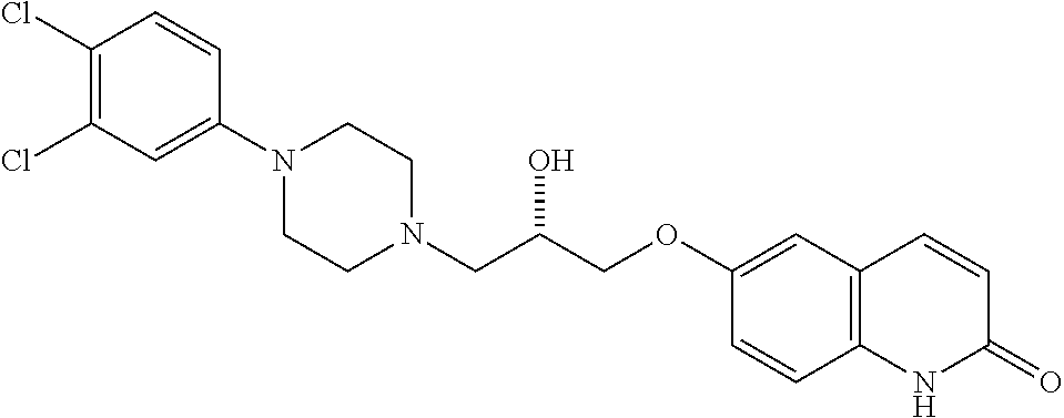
C1(Cl)=C(Cl)C=C(N2CCN(CC(COC3=CC4=C(C=C3)NC(=O)C=C4)O)CC2)C=C1
